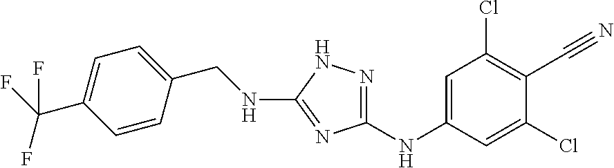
C(NC1=NC(NC2=CC(Cl)=C(C#N)C(Cl)=C2)=NN1)C1=CC=C(C(F)(F)F)C=C1
